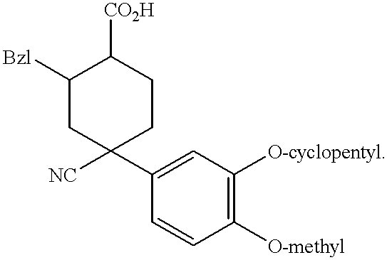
C1([Bzl])CC(C2=CC([O-cyclopentyl])=C([O-methyl])C=C2)([NC])CCC1[CO2H]
